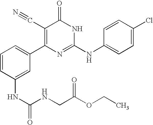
C1(NC(NCC(OCC)=O)=O)=CC(C2=C(C#N)C(=O)NC(NC3=CC=C(Cl)C=C3)=N2)=CC=C1
